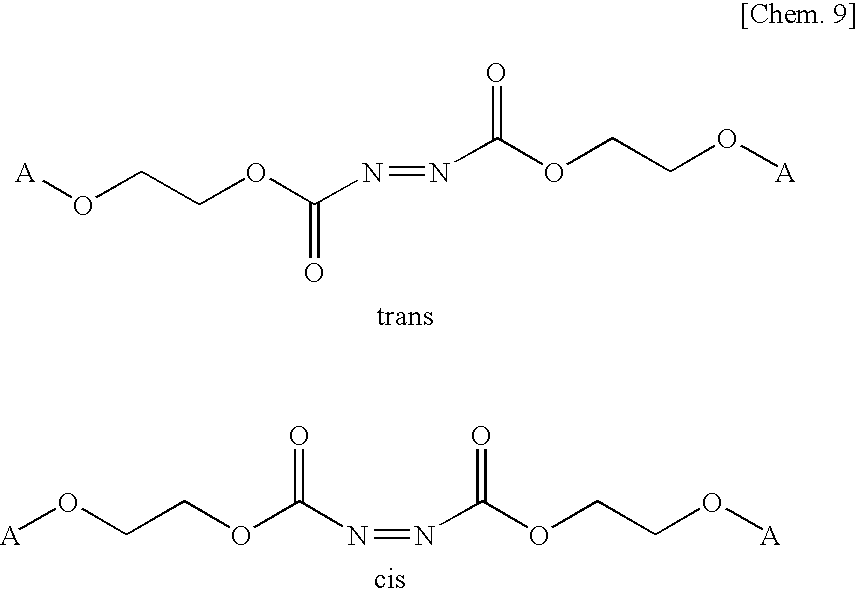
N(=NC(OCCO[A])=O)C(OCCO[A])=O.N(=NC(OCCO[A])=O)C(OCCO[A])=O
